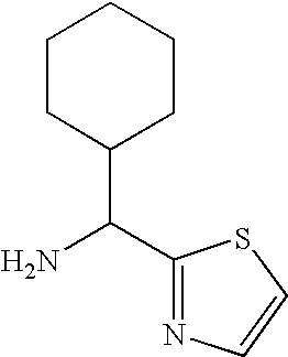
C(N)(C1=NC=CS1)C1CCCCC1
